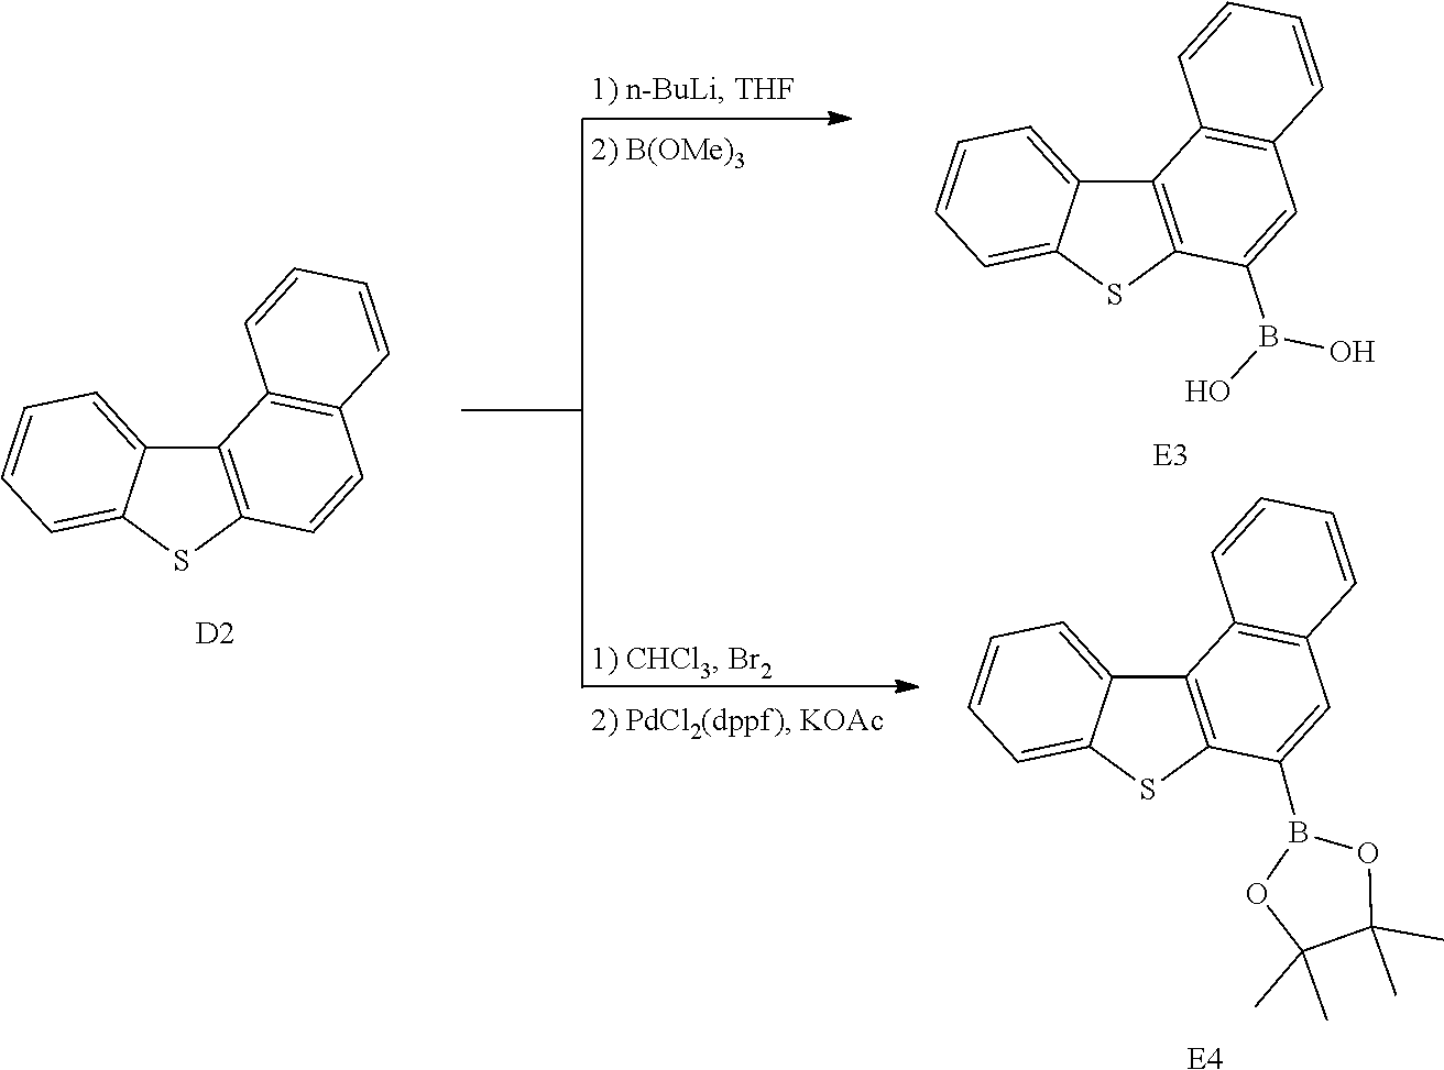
C12=C(SC3=CC=CC=C13)C=CC1=C2C=CC=C1.[D2].[E4].C12=C(SC3=CC=CC=C13)C(B(O)O)=CC1=C2C=CC=C1.[E3].C12=C(SC3=CC=CC=C13)C(B1OC(C)(C)C(C)(C)O1)=CC1=C2C=CC=C1
